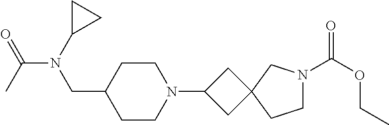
C1CN(C2CC3(C2)CCN(C(OCC)=O)C3)CCC1CN(C(C)=O)C1CC1
